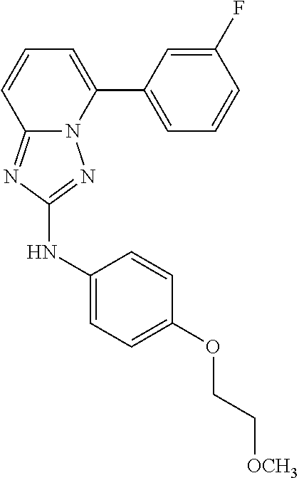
C1(F)=CC(C2=CC=CC3=NC(NC4=CC=C(OCC[OCH3])C=C4)=NN23)=CC=C1
